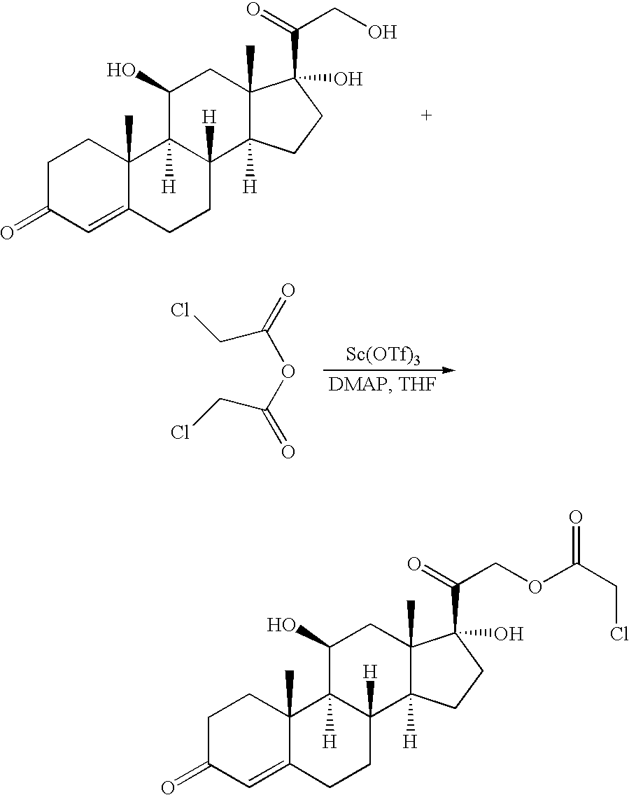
C(OC(CCl)=O)(CCl)=O.C1C(=O)C=C2C(C)(C1)C1([H])C([H])(CC2)C2([H])C(C)(CC1O)C(C(=O)COC(CCl)=O)(O)CC2.C1C(=O)C=C2C(C)(C1)C1([H])C([H])(CC2)C2([H])C(C)(CC1O)C(C(=O)CO)(O)CC2
